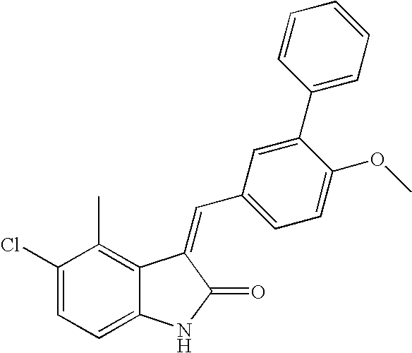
C1(Cl)=CC=C2C(=C1C)C(=CC1=CC=C(OC)C(C3=CC=CC=C3)=C1)C(=O)N2
